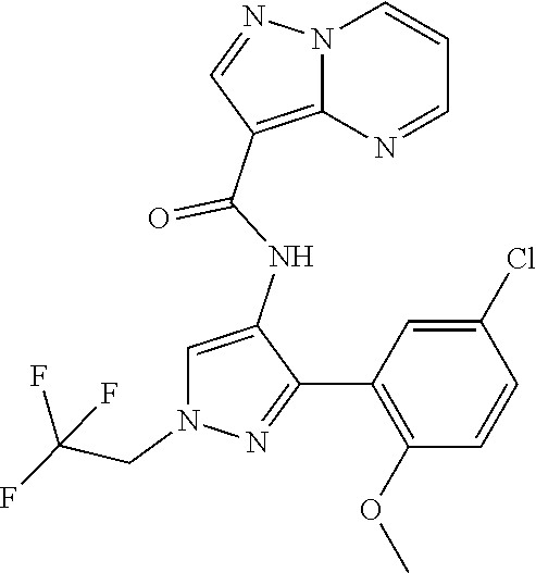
N12C(=C(C(NC3=CN(CC(F)(F)F)N=C3C3=C(OC)C=CC(Cl)=C3)=O)C=N1)N=CC=C2
